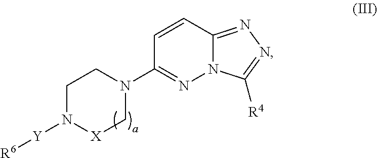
C1N([Y][R6])[X]CN(C2=NN3C(=NN=C3[R4])C=C2)C1
